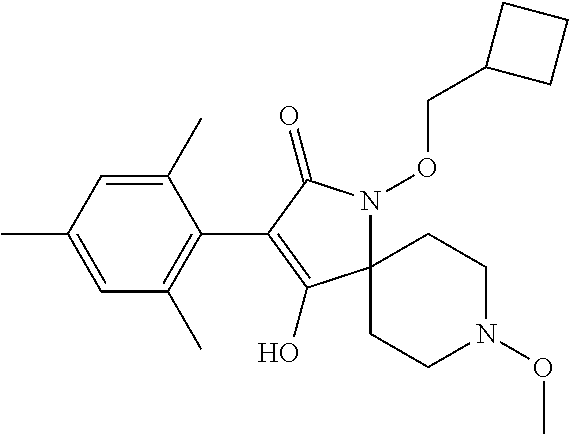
C1(C)=CC(C)=CC(C)=C1C1=C(O)C2(N(OCC3CCC3)C1=O)CCN(OC)CC2
